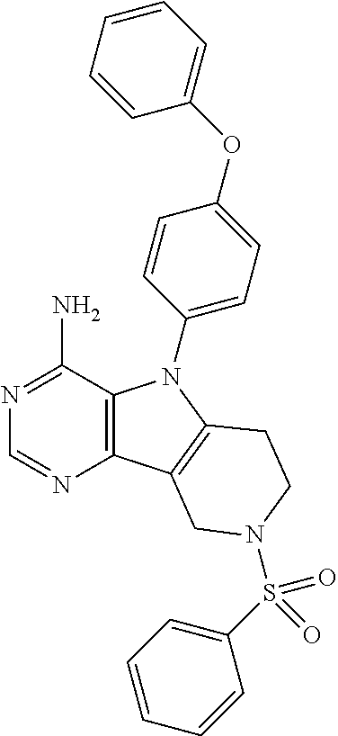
C12=C(C(N)=NC=N1)N(C1=CC=C(OC3=CC=CC=C3)C=C1)C1=C2CN(S(C2=CC=CC=C2)(=O)=O)CC1
